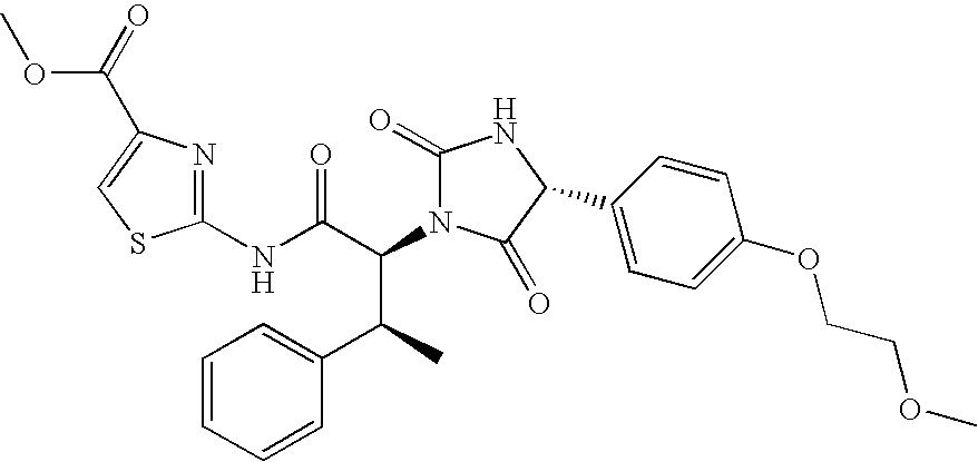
C1(NC(C(C(C2=CC=CC=C2)C)N2C(=O)NC(C3=CC=C(OCCOC)C=C3)C2=O)=O)=NC(C(=O)OC)=CS1
